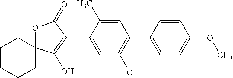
C1CCCC2(C1)OC(=O)C(C1=CC(Cl)=C(C3=CC=C(OC)C=C3)C=C1C)=C2O
